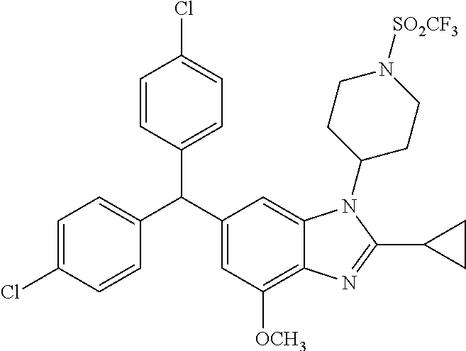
C1=C(Cl)C=CC(C(C2=CC([OCH3])=C3C(=C2)N(C2CCN([SO2CF3])CC2)C(C2CC2)=N3)C2=CC=C(Cl)C=C2)=C1
